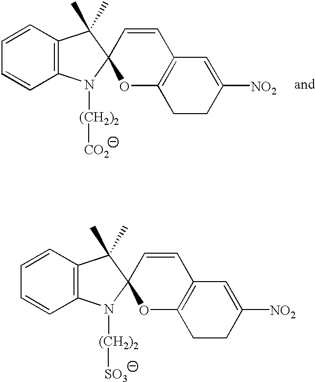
C12=C(C=CC=C1)C(C)(C)C1(N2[(CH2)2][SO3])OC2=C(C=C1)C=C([NO2])CC2.C12=C(C=CC=C1)C(C)(C)C1(N2[(CH2)2][CO2])OC2=C(C=C1)C=C([NO2])CC2
